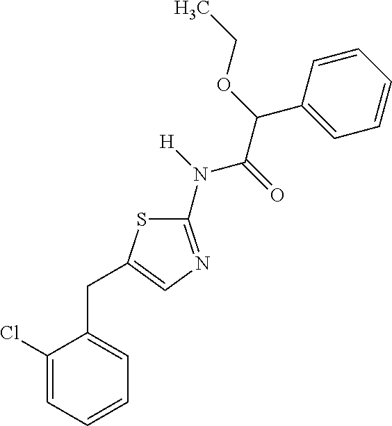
C1(Cl)=CC=CC=C1CC1=CN=C(N(C(C(C2=CC=CC=C2)OCC)=O)[H])S1
